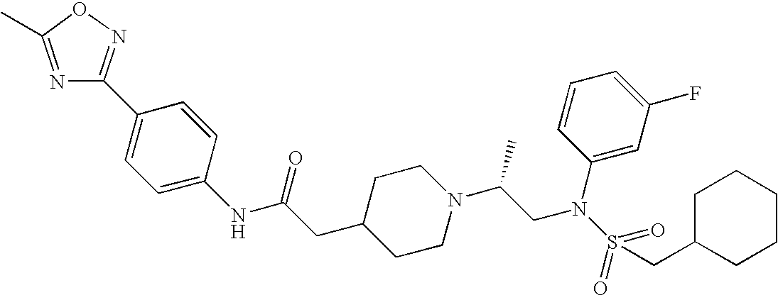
N1=C(C)ON=C1C1=CC=C(NC(CC2CCN(C(CN(S(=O)(=O)CC3CCCCC3)C3=CC(F)=CC=C3)C)CC2)=O)C=C1
